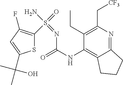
N(C(NC1=C2C(=NC(C[CF3])=C1CC)CCC2)=O)=S(N)(=O)C1=C(F)C=C(C(C)(C)O)S1
